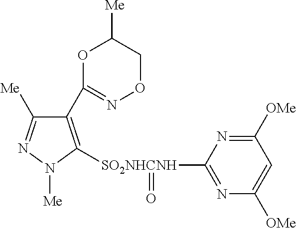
C1(C2=NOCC([Me])O2)=C([SO2NHCNH](C2=NC([OMe])=CC([OMe])=N2)=O)N([Me])N=C1[Me]
